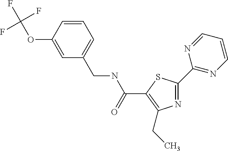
N1=C(C2=NC=CC=N2)SC(C(NCC2=CC=CC(OC(F)(F)F)=C2)=O)=C1CC
